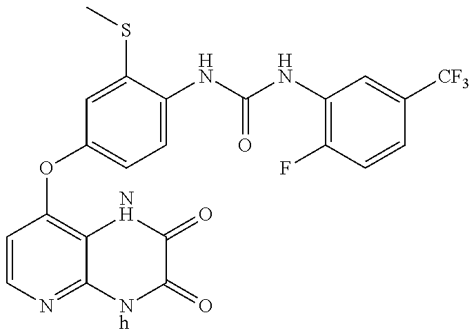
C1=CN=C2C(=C1OC1=CC=C(NC(=O)NC3=C(F)C=CC([CF3])=C3)C(SC)=C1)NC(=O)C(=O)[Nh]2
